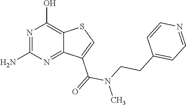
NC1=NC(O)=C2C(=N1)C(C(=O)N(CCC1=CC=NC=C1)C)=CS2
